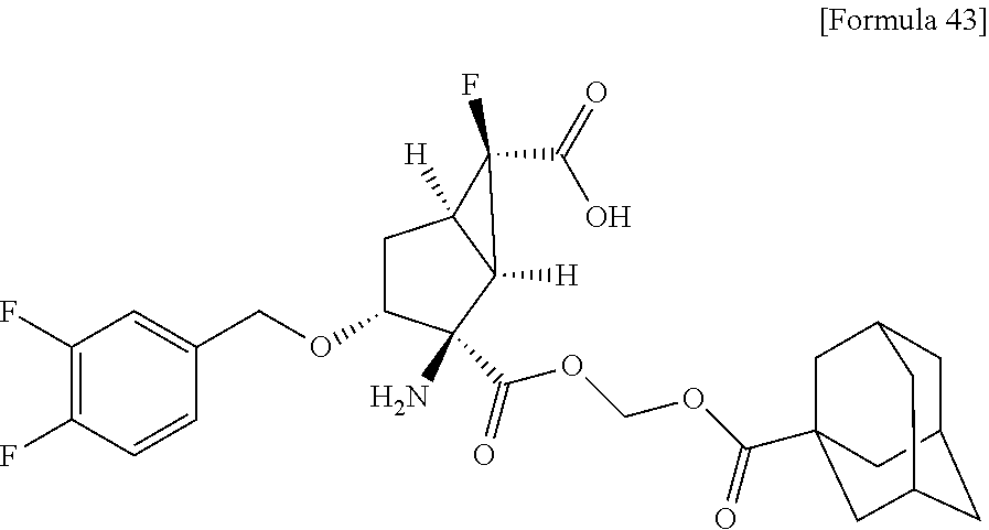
C1(F)=C(F)C=CC(COC2CC3([H])C([H])(C2(N)C(=O)OCOC(=O)C24CC5CC(CC(C2)C5)C4)C3(C(=O)O)F)=C1
